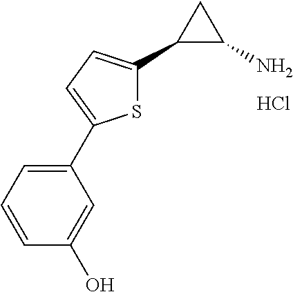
C1(C2=CC=C(C3C(N)C3)S2)=CC=CC(O)=C1.Cl
